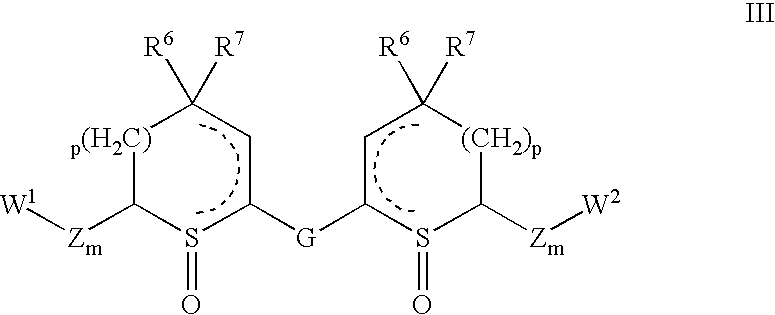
[W1][Zm]C1S(=O)C([G]C2S(=O)C([Zm][W2])[(CH2)p]C([R6])([R7])C2)CC([R6])([R7])[p(H2C)]1
